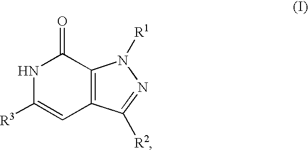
N1C([R3])=CC2=C(C1=O)N([R1])N=C2[R2]
